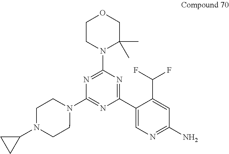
C1CN(C2=NC(N3CCN(C4CC4)CC3)=NC(C3=CN=C(N)C=C3C(F)F)=N2)C(C)(C)CO1
